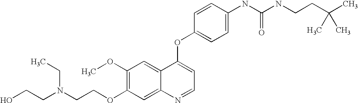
C1(OC)=C(OCCN(CCO)CC)C=C2C(=C1)C(OC1=CC=C(NC(NCCC(C)(C)C)=O)C=C1)=CC=N2
